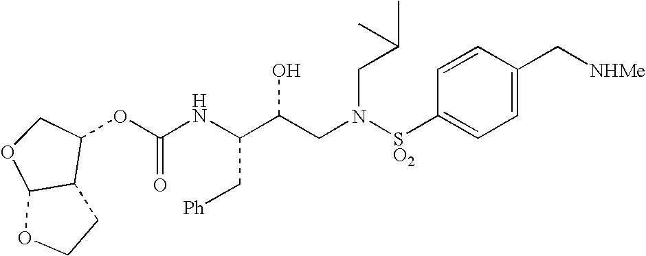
C(NC(C(CN([SO2]C1=CC=C(C[NHMe])C=C1)CC(C)C)O)C[Ph])(=O)OC1C2C(OC1)OCC2
